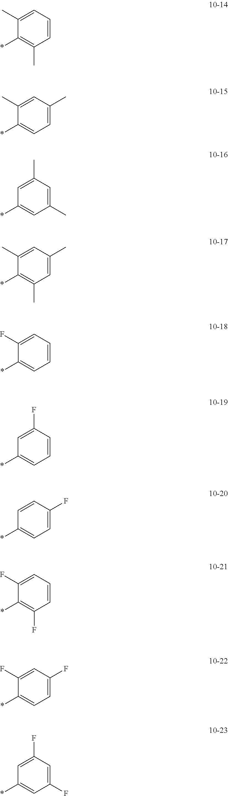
C1(C)=CC=CC(C)=C1*.C1(C)=CC(C)=CC=C1*.C1=C(C)C=C(C)C=C1*.C1(C)=CC(C)=CC(C)=C1*.C1(F)=CC=CC=C1*.C1=C(F)C=CC=C1*.C1=CC(F)=CC=C1*.C1(F)=CC=CC(F)=C1*.C1(F)=CC(F)=CC=C1*.C1=C(F)C=C(F)C=C1*
